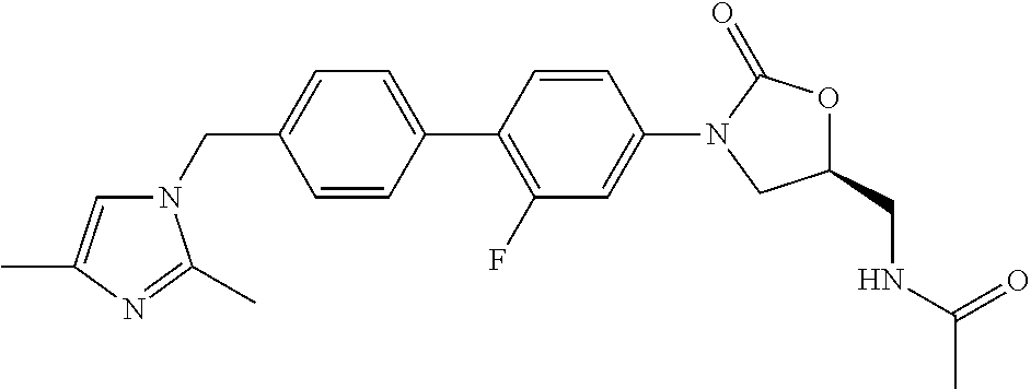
C1(CN2C=C(C)N=C2C)=CC=C(C2=C(F)C=C(N3CC(CNC(C)=O)OC3=O)C=C2)C=C1
